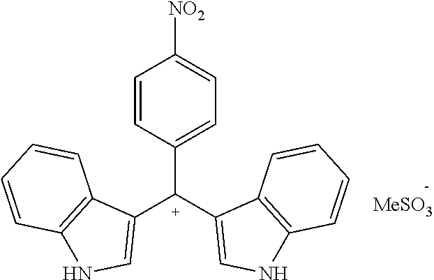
C1=CC([C+](C2=CNC3=C2C=CC=C3)C2=CNC3=C2C=CC=C3)=CC=C1[NO2].[MeSO3]
